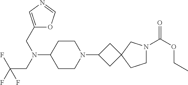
C1CN(C2CC3(C2)CCN(C(OCC)=O)C3)CCC1N(CC1=CN=CO1)CC(F)(F)F
